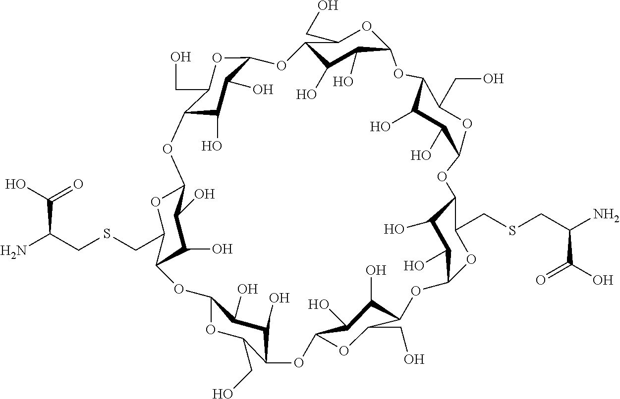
C12C(O)C(O)C(OC1CO)OC1C(CO)OC(OC3C(O)C(O)C(OC4C(CSCC(N)C(=O)O)OC(C(O)C4O)OC4C(CO)OC(OC5C(O)C(O)C(OC5CO)OC5C(CSCC(N)C(=O)O)OC(C(O)C5O)O2)C(O)C4O)OC3CO)C(O)C1O
